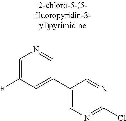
FC1=CN=CC(C2=CN=C(Cl)N=C2)=C1
